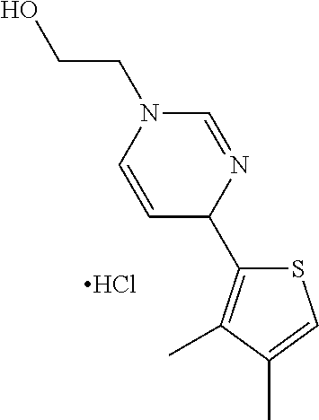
S1C(C2N=CN(CCO)C=C2)=C(C)C(C)=C1.Cl
